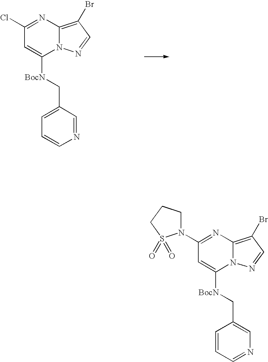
ClC1=NC2=C(Br)C=NN2C([BocN]CC2=CC=CN=C2)=C1.N1(C2=NC3=C(Br)C=NN3C([BocN]CC3=CN=CC=C3)=C2)CCCS1(=O)=O
